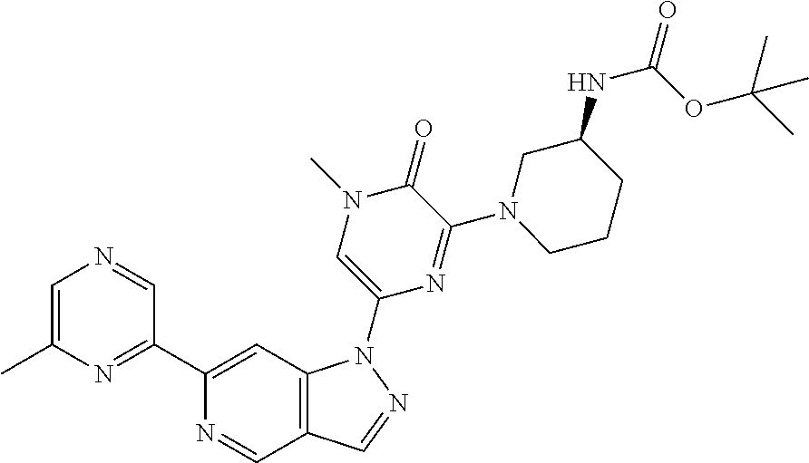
C1=C(C)N=C(C2=CC3=C(C=N2)C=NN3C2=CN(C)C(=O)C(N3CCCC(NC(=O)OC(C)(C)C)C3)=N2)C=N1
